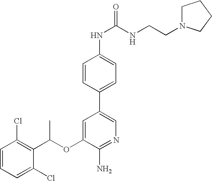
C1=CC(Cl)=C(C(OC2=CC(C3=CC=C(NC(=O)NCCN4CCCC4)C=C3)=CN=C2N)C)C(Cl)=C1
